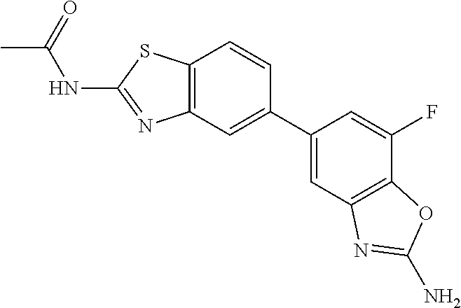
C1=C(F)C2=C(C=C1C1=CC3=C(C=C1)SC(NC(C)=O)=N3)N=C(N)O2
